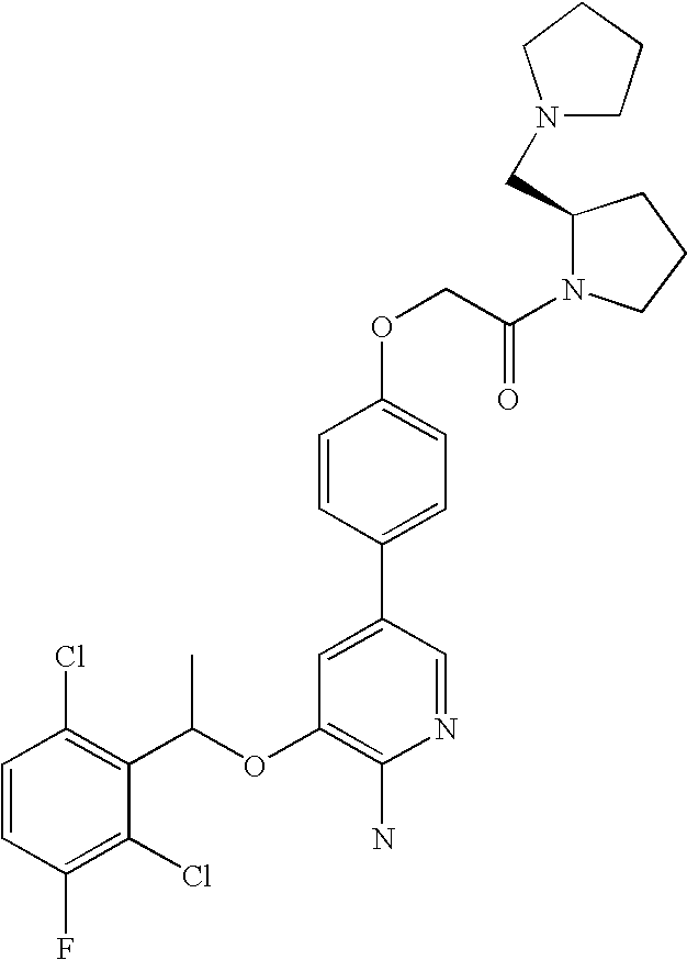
C1(C2=CC(OC(C3=C(Cl)C=CC(F)=C3Cl)C)=C(N)N=C2)=CC=C(OCC(N2CCCC2CN2CCCC2)=O)C=C1
